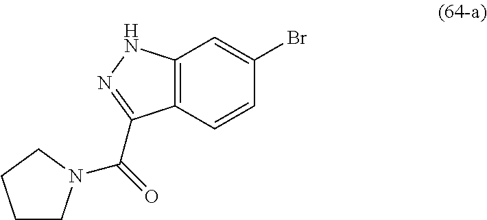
C12=C(C=CC(Br)=C1)C(C(=O)N1CCCC1)=NN2
